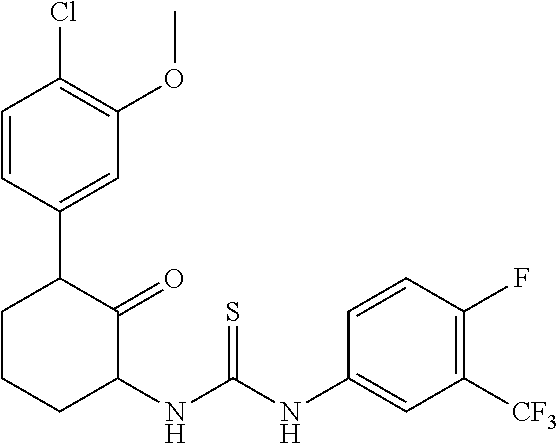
C1=CC(C2CCCC(NC(NC3=CC([CF3])=C(F)C=C3)=S)C2=O)=CC(OC)=C1Cl
